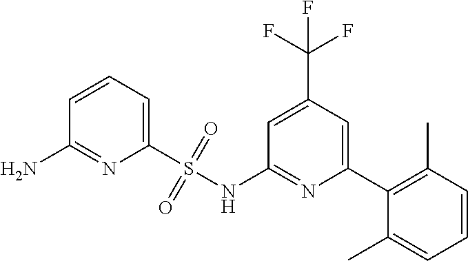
C1(S(NC2=NC(C3=C(C)C=CC=C3C)=CC(C(F)(F)F)=C2)(=O)=O)=CC=CC(N)=N1
